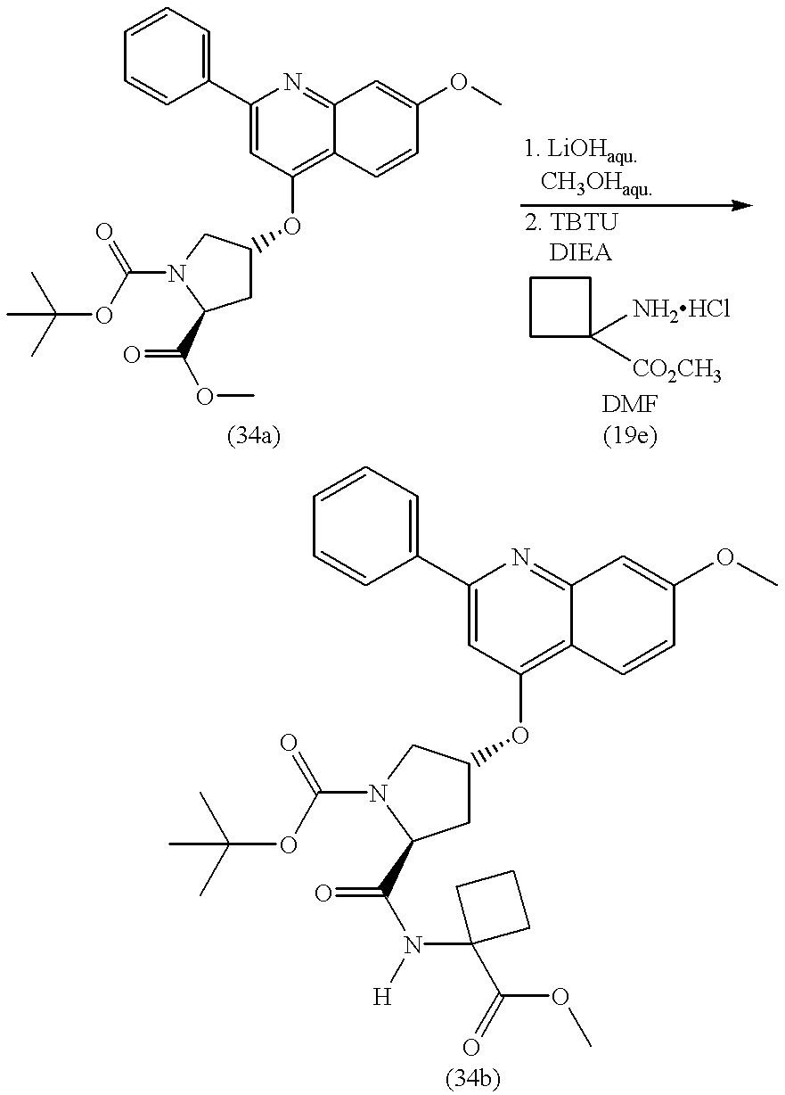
C(OC(N1C(C(=O)OC)CC(OC2=C3C(=NC(C4=CC=CC=C4)=C2)C=C(OC)C=C3)C1)=O)(C)(C)C.C1CC([NH2HCl])([CO2CH3])C1.C(OC(N1C(C(=O)N(C2(C(OC)=O)CCC2)[H])CC(OC2=C3C(=NC(C4=CC=CC=C4)=C2)C=C(OC)C=C3)C1)=O)(C)(C)C
